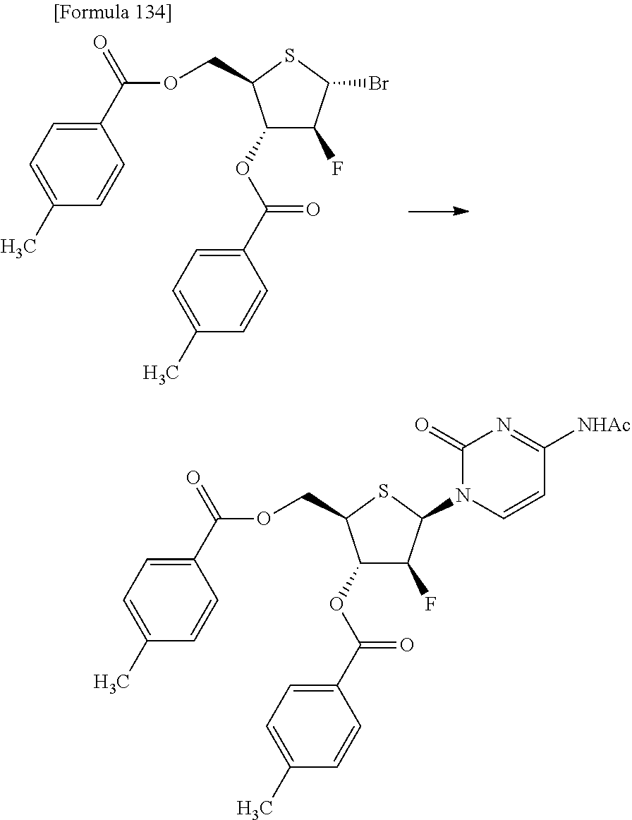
O(C(C1=CC=C(C)C=C1)=O)C1C(F)C(Br)SC1COC(C1=CC=C(C)C=C1)=O.O(C(C1=CC=C(C)C=C1)=O)C1C(F)C(N2C(=O)N=C([NHAc])C=C2)SC1COC(C1=CC=C(C)C=C1)=O
